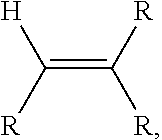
C(=C([R])[R])([R])[H]
